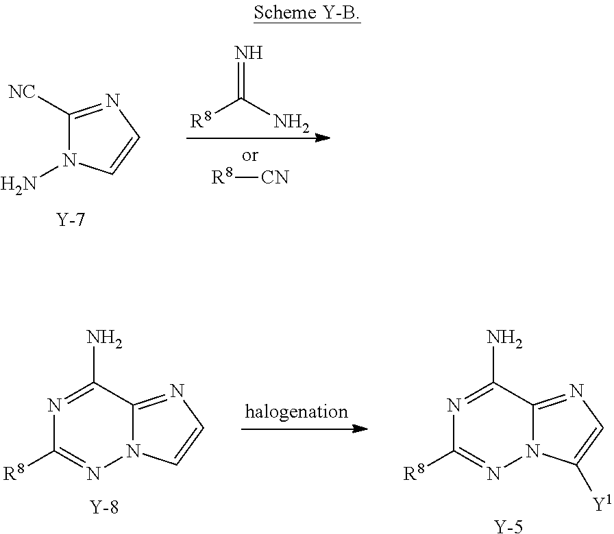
C1([NC])=NC=CN1N.[Y].[R8][CN].[R8]C(N)=N.N1=C(N)C2=NC=CN2N=C1[R8].[Y].N1=C(N)C2=NC=C([Y1])N2N=C1[R8].[Y]
